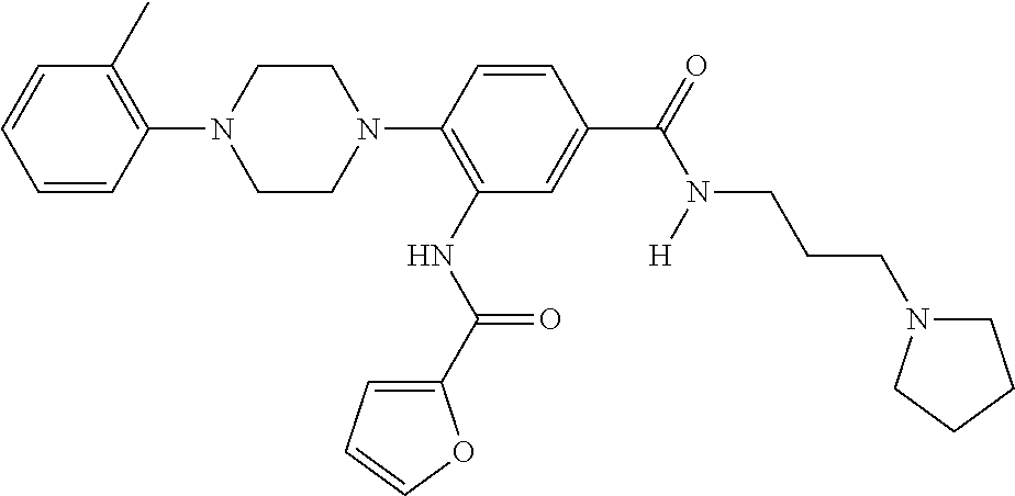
C1=CC=CC(N2CCN(C3=C(NC(=O)C4=CC=CO4)C=C(C(N(CCCN4CCCC4)[H])=O)C=C3)CC2)=C1C
